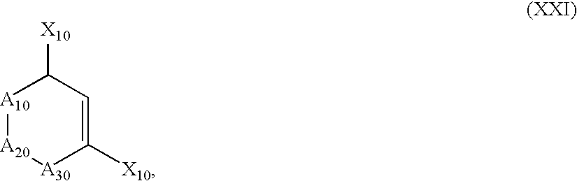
[A10]1[A20][A30]C([X10])=CC1[X10]
